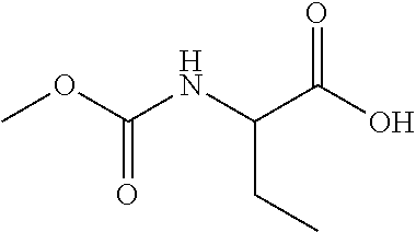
COC(NC(C(O)=O)CC)=O
